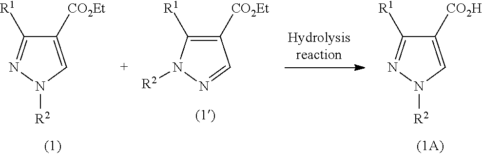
C1([CO2Et])=C([R1])N([R2])N=C1.C1([CO2Et])=CN([R2])N=C1[R1].C1([CO2H])=CN([R2])N=C1[R1]
